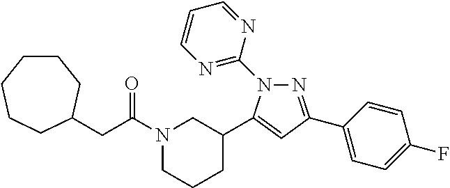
N1(C(CC2CCCCCC2)=O)CCCC(C2=CC(C3=CC=C(F)C=C3)=NN2C2=NC=CC=N2)C1
